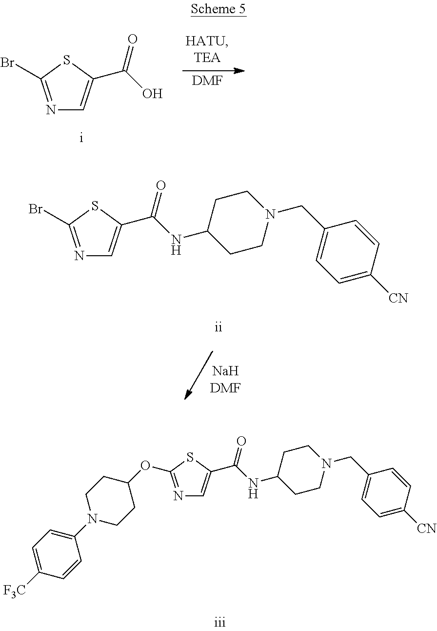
[DMF].N1=C(Br)SC(C(O)=O)=C1.N1=C(Br)SC(C(NC2CCN(CC3=CC=C([CN])C=C3)CC2)=O)=C1.N1=C(OC2CCN(C3=CC=C([F3C])C=C3)CC2)SC(C(NC2CCN(CC3=CC=C([CN])C=C3)CC2)=O)=C1
